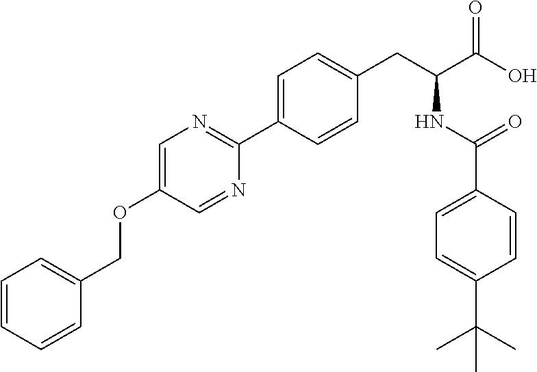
C1(COC2=CN=C(C3=CC=C(CC(NC(=O)C4=CC=C(C(C)(C)C)C=C4)C(O)=O)C=C3)N=C2)=CC=CC=C1
